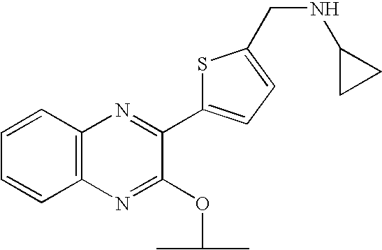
C12=C(N=C(OC(C)C)C(C3=CC=C(CNC4CC4)S3)=N1)C=CC=C2
